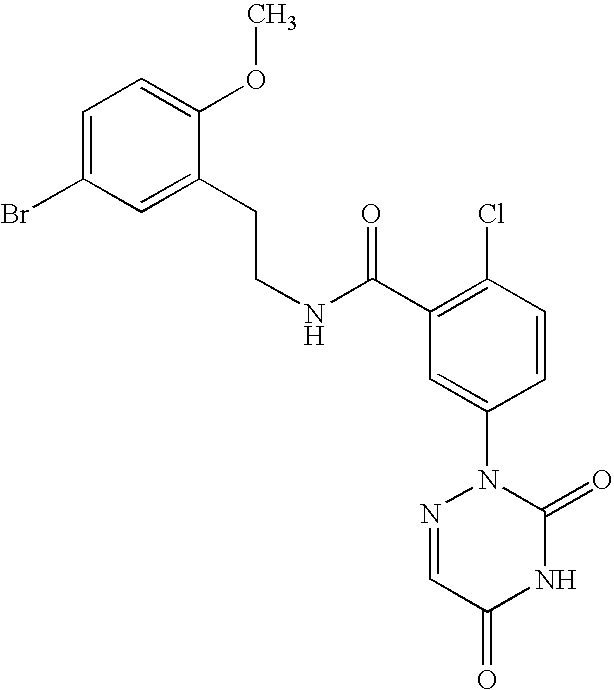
N(C(C1=C(Cl)C=CC(N2N=CC(=O)NC2=O)=C1)=O)CCC1=CC(Br)=CC=C1OC
